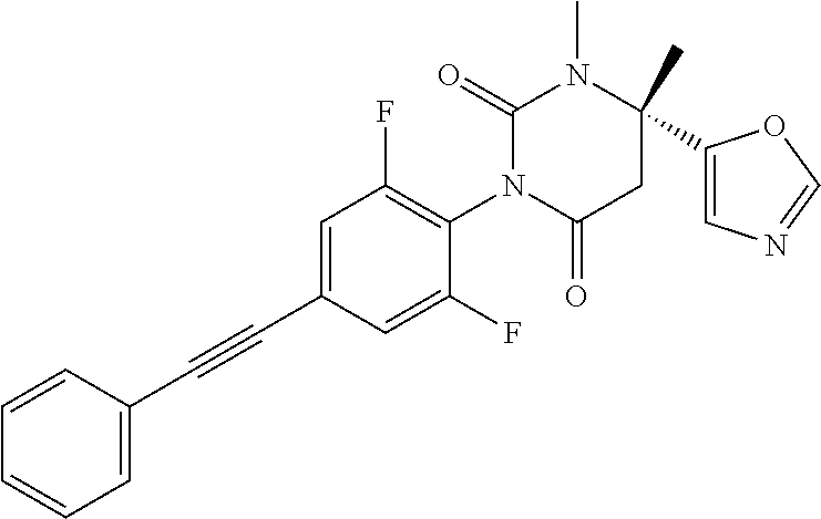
C1=C(C#CC2=CC=CC=C2)C=C(F)C(N2C(=O)CC(C)(C3=CN=CO3)N(C)C2=O)=C1F
